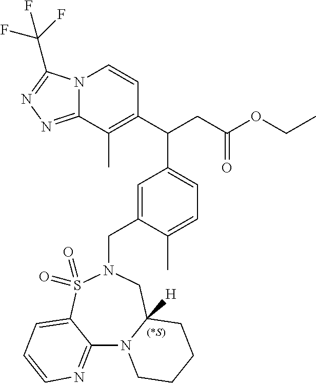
N12C(=NN=C1C(F)(F)F)C(C)=C(C(CC(OCC)=O)C1=CC=C(C)C(CN3S(=O)(=O)C4=CC=CN=C4N4C([H])(C3)CCCC4)=C1)C=C2
